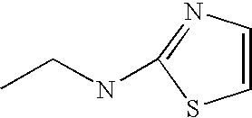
C1=CN=C(NCC)S1
